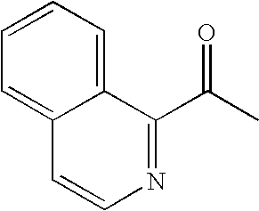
C12=CC=CC=C1C(C(C)=O)=NC=C2
